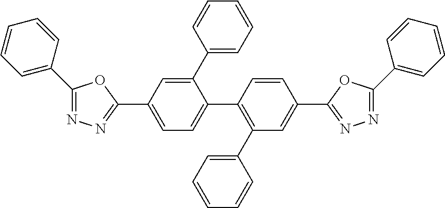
C1(C2=CC=CC=C2)=NN=C(C2=CC=C(C3=C(C4=CC=CC=C4)C=C(C4=NN=C(C5=CC=CC=C5)O4)C=C3)C(C3=CC=CC=C3)=C2)O1
